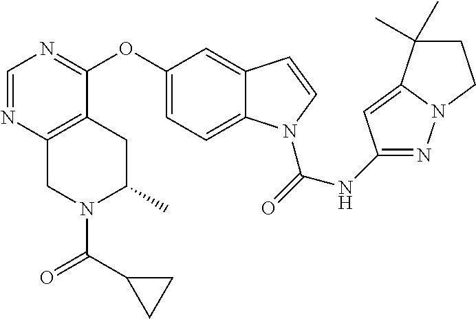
O(C1=CC=C2C(=C1)C=CN2C(=O)NC1=NN2C(=C1)C(C)(C)CC2)C1=NC=NC2=C1CC(C)N(C(=O)C1CC1)C2
